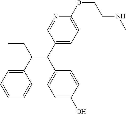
CCC(C1=CC=CC=C1)=C(C1=CC=C(OCCNC)N=C1)C1=CC=C(O)C=C1
